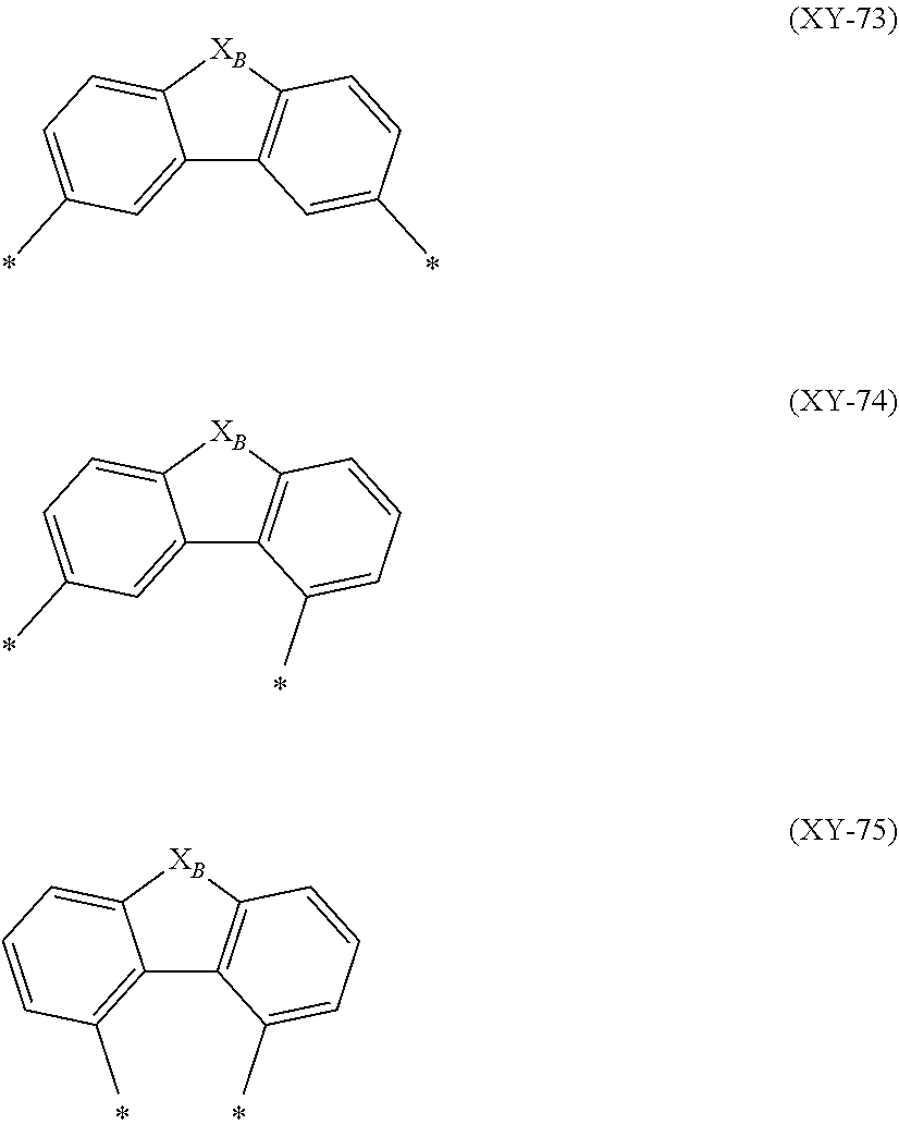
C12=CC(C)=CC=C1[XB]C1=C2C=C(C)C=C1.C12=CC(C)=CC=C1[XB]C1=C2C(C)=CC=C1.C12=C(C)C=CC=C1[XB]C1=C2C(C)=CC=C1
